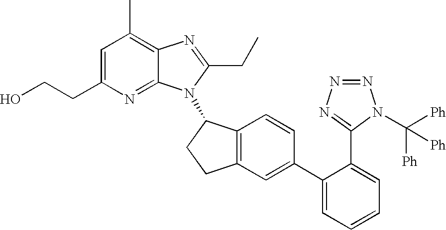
C1=C(CCO)N=C2C(=C1C)N=C(CC)N2C1C2=C(CC1)C=C(C1=CC=CC=C1C1=NN=NN1C([Ph])([Ph])[Ph])C=C2
